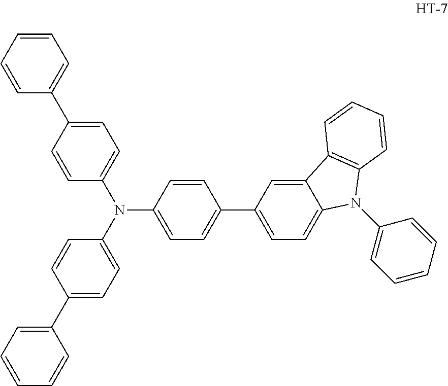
C1=CC(N(C2=CC=C(C3=CC=CC=C3)C=C2)C2=CC=C(C3=CC=CC=C3)C=C2)=CC=C1C1=CC=C2C(=C1)C1=C(C=CC=C1)N2C1=CC=CC=C1
